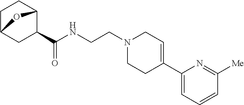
C(NCCN1CCC(C2=CC=CC([Me])=N2)=CC1)(=O)C1CC2CCC1O2
